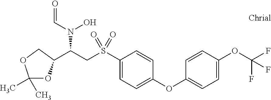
C1(S(CC(N(C=O)O)C2OC(C)(C)OC2)(=O)=O)=CC=C(OC2=CC=C(OC(F)(F)F)C=C2)C=C1
